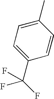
C1=C(C(F)(F)F)C=CC(C)=C1
